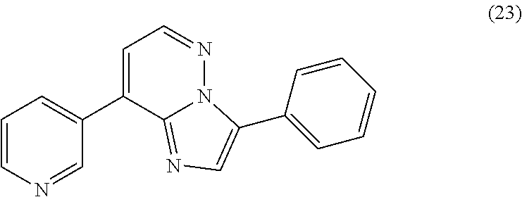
C1=CN=CC(C2=CC=NN3C2=NC=C3C2=CC=CC=C2)=C1
